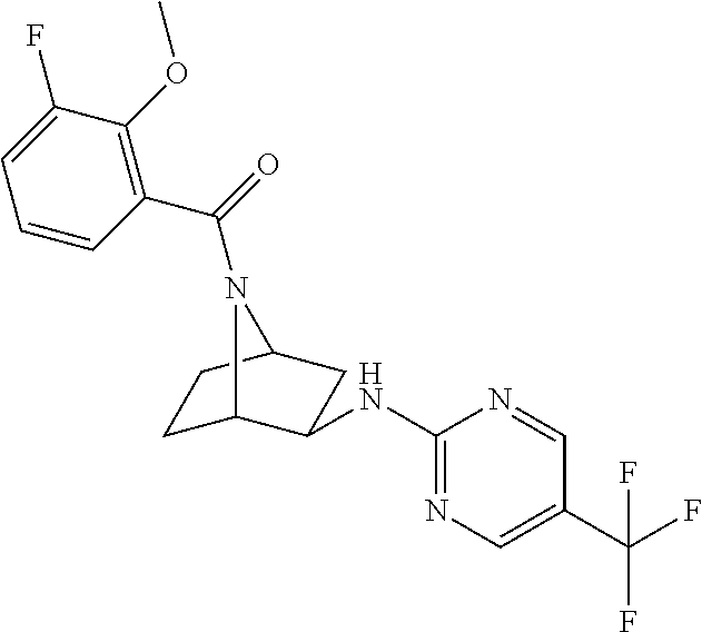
N(C1C2CCC(C1)N2C(=O)C1=C(OC)C(F)=CC=C1)C1=NC=C(C(F)(F)F)C=N1
